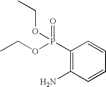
C1(P(=O)(OCC)OCC)=C(N)C=CC=C1
